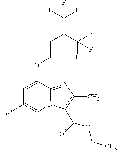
C(C(F)(F)F)(CCOC1=CC(C)=CN2C1=NC(C)=C2C(=O)OCC)C(F)(F)F
